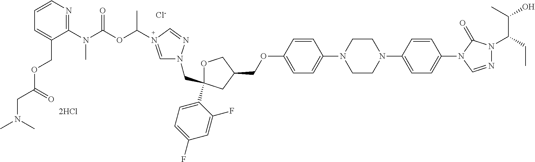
[Cl-].C(C1(C2=CC=C(F)C=C2F)OCC(COC2=CC=C(N3CCN(C4=CC=C(N5C=NN(C(CC)C(O)C)C5=O)C=C4)CC3)C=C2)C1)N1C=N(C(OC(N(C2=NC=CC=C2COC(=O)CN(C)C)C)=O)C)C=N1
